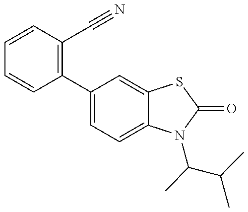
C1=CC(C2=CC=C3C(=C2)SC(=O)N3C(C(C)C)C)=C(C#N)C=C1
